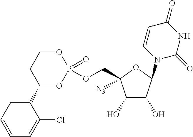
C1(O)C(O)C(N2C=CC(=O)NC2=O)OC1(COP1(=O)OCCC(C2=CC=CC=C2Cl)O1)[N3]
